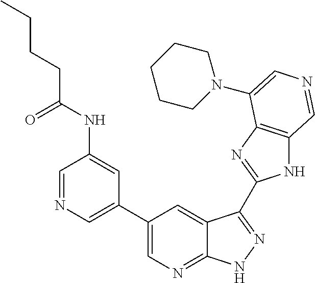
C1(C2=CN=CC(NC(CCCC)=O)=C2)=CN=C2C(=C1)C(C1=NC3=C(N1)C=NC=C3N1CCCCC1)=NN2
